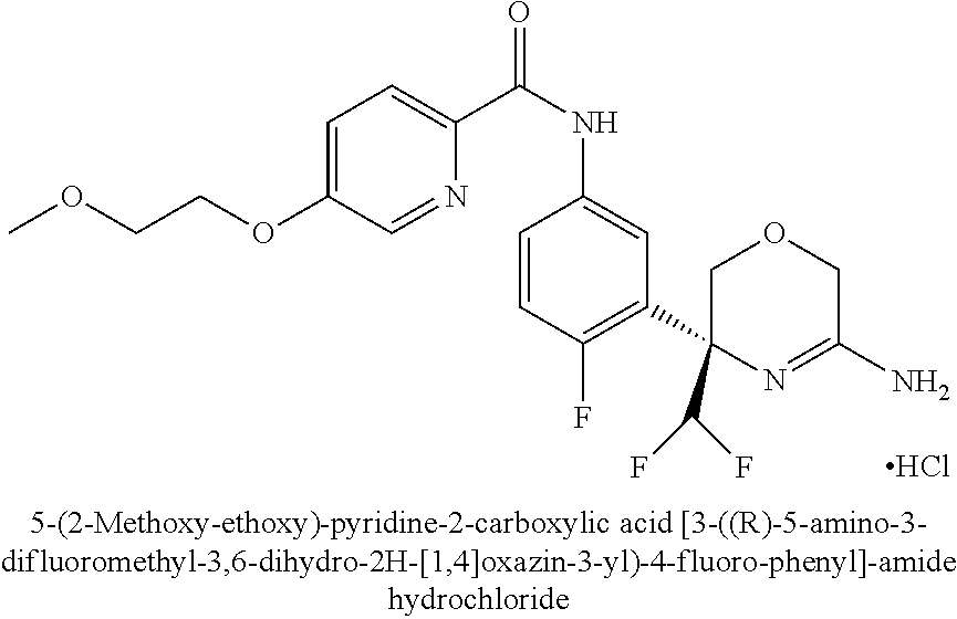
Cl.C1(C2(C(F)F)N=C(N)COC2)=C(F)C=CC(NC(C2=CC=C(OCCOC)C=N2)=O)=C1
